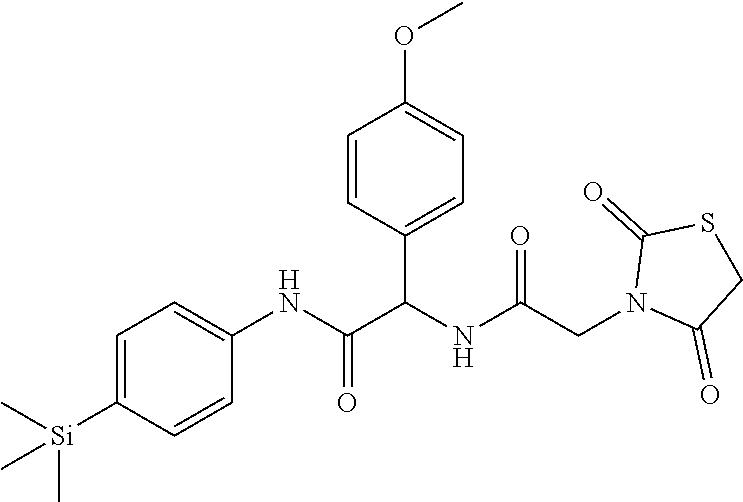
C1=C([Si](C)(C)C)C=CC(NC(=O)C(NC(CN2C(=O)CSC2=O)=O)C2=CC=C(OC)C=C2)=C1
